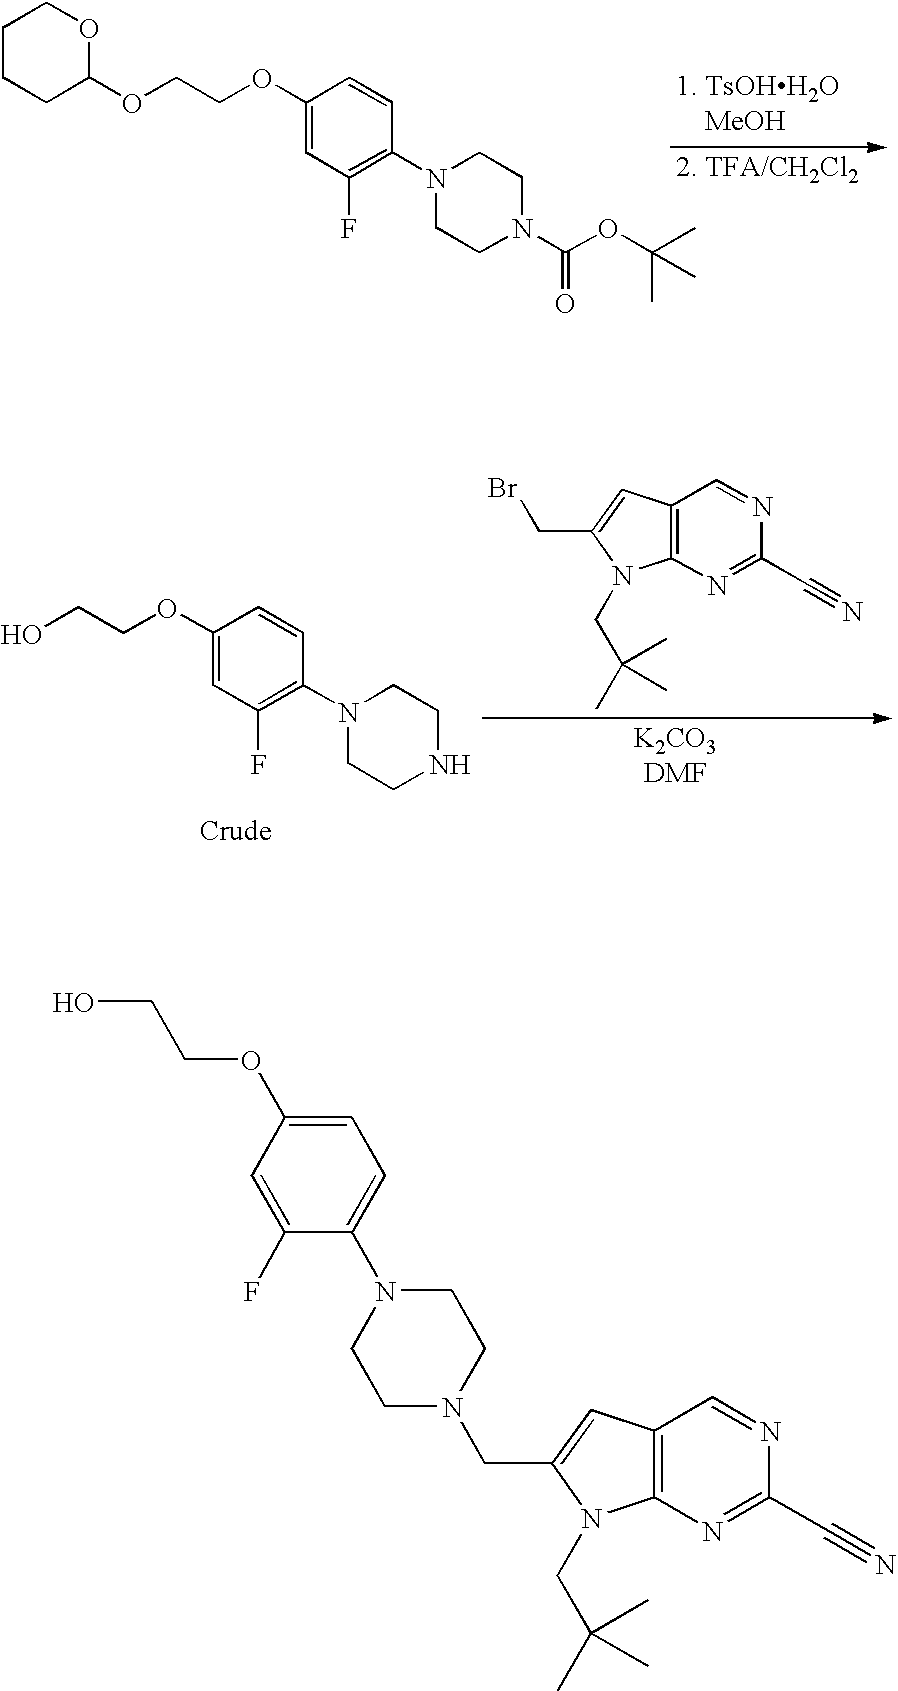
C1CN(C(OC(C)(C)C)=O)CCN1C1=C(F)C=C(OCCOC2OCCCC2)C=C1.C12=C(N=C(C#N)N=C1)N(CC(C)(C)C)C(CBr)=C2.C1CNCCN1C1=C(F)C=C(OCCO)C=C1.C12=C(N=C(C#N)N=C1)N(CC(C)(C)C)C(CN1CCN(C3=CC=C(OCCO)C=C3F)CC1)=C2
